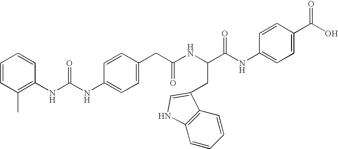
C1=CC(NC(NC2=C(C)C=CC=C2)=O)=CC=C1CC(NC(CC1=CNC2=C1C=CC=C2)C(NC1=CC=C(C(O)=O)C=C1)=O)=O
